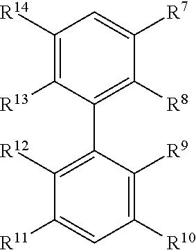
C1([R14])=C([R13])C(C2=C([R12])C([R11])=CC([R10])=C2[R9])=C([R8])C([R7])=C1
